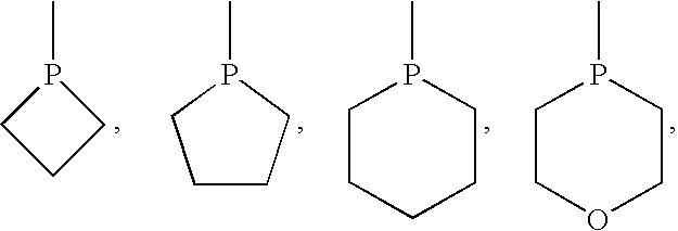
P1(C)CCC1.P1(C)CCCC1.P1(C)CCCCC1.P1(C)CCOCC1
